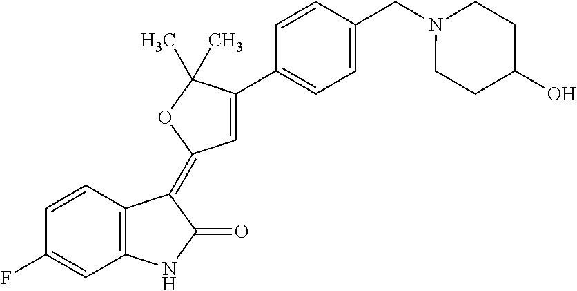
C1=CC(F)=CC2=C1C(=C1C=C(C3=CC=C(CN4CCC(O)CC4)C=C3)C(C)(C)O1)C(=O)N2
